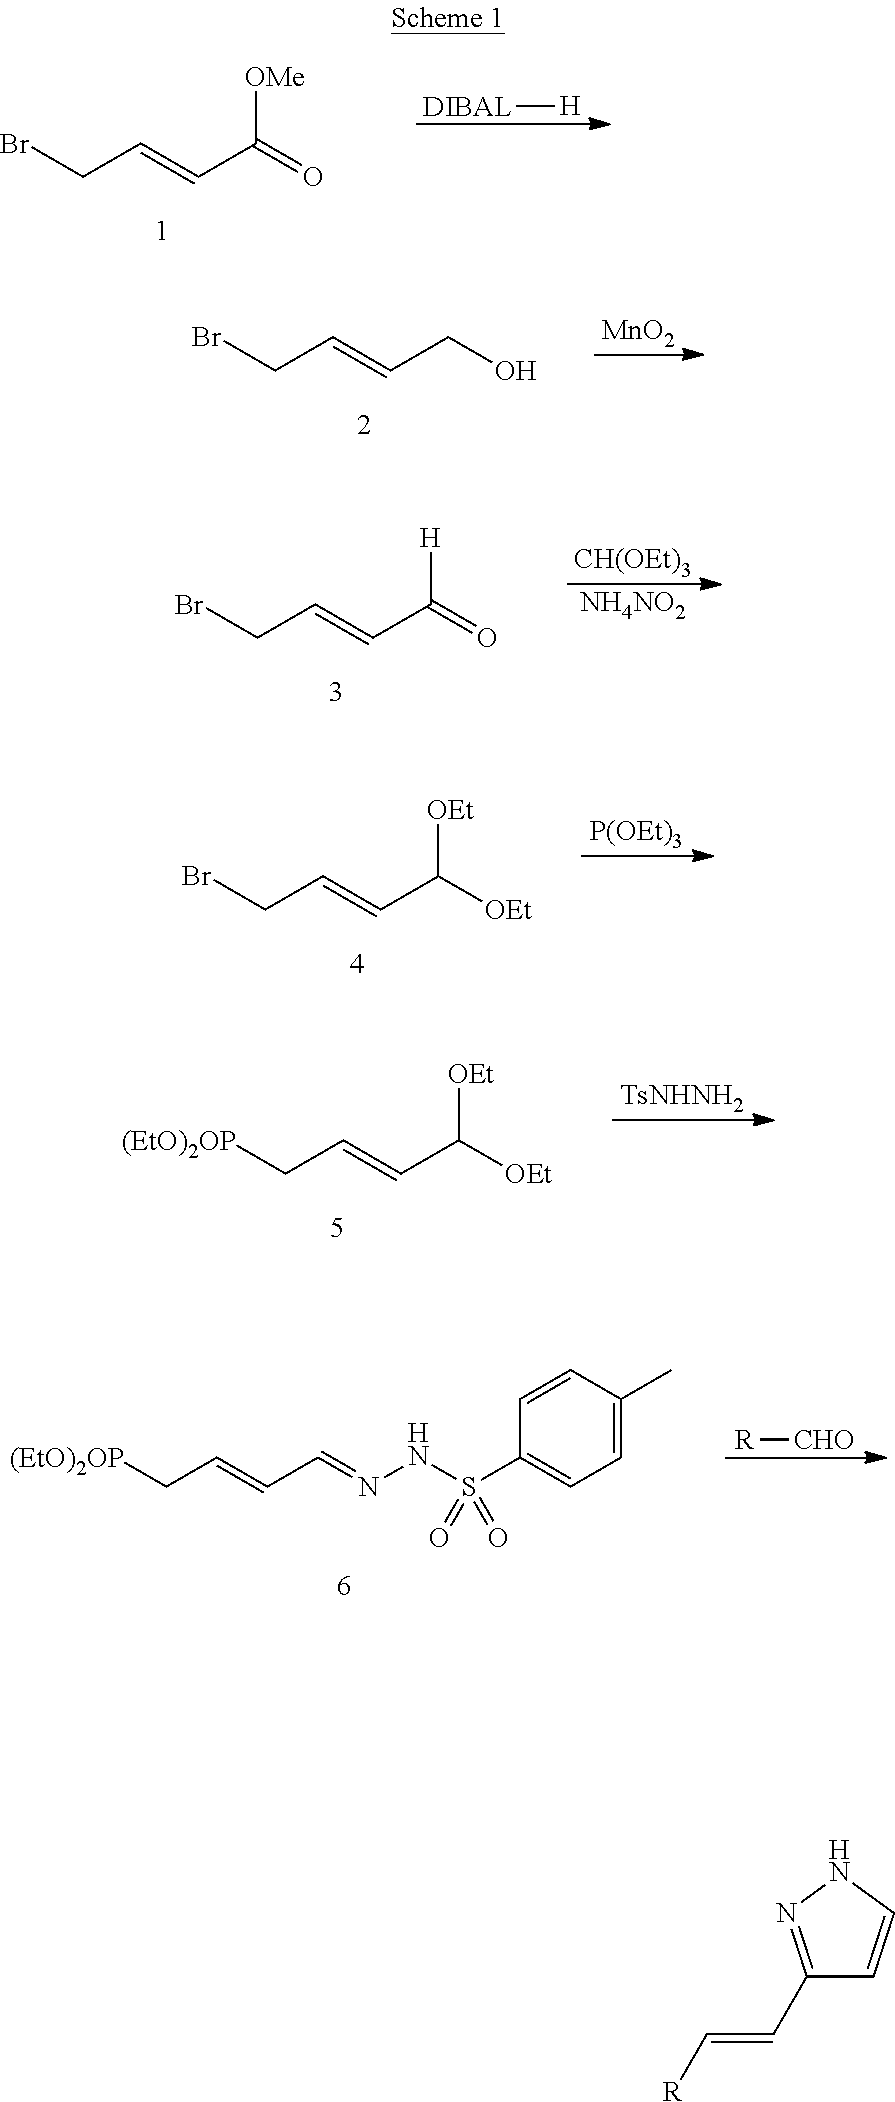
BrCC=CC(=O)[OMe].[DIBAL][H].BrCC=CCO.[MnO2].BrCC=CC(=O)[H].[CH(OEt)3].[NH4NO2].[P(OEt)3].BrCC=CC([OEt])[OEt].[TsNHNH2].[(EtO)2OP]CC=CC([OEt])[OEt].[(EtO)2OP]CC=CC=NNS(C1=CC=C(C)C=C1)(=O)=O.[R][CHO].C1(C=C[R])=NNC=C1
